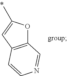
C12=C(C=C(C)O1)C=CN=C2
